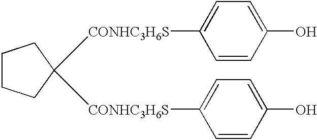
C1CCC([CONHC3H6S]C2=CC=C(O)C=C2)([CONHC3H6S]C2=CC=C(O)C=C2)C1
